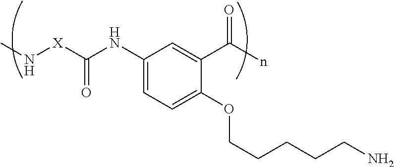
C1(NC([X]NC)=O)=CC=C(OCCCCCN)C(C(n)=O)=C1
